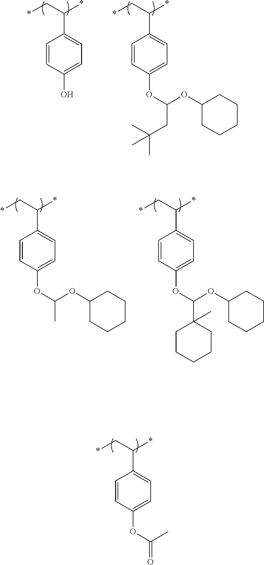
*CC(*)C1=CC=C(O)C=C1.*CC(*)C1=CC=C(OC(CC(C)(C)C)OC2CCCCC2)C=C1.*CC(*)C1=CC=C(OC(C)=O)C=C1.*CC(*)C1=CC=C(OC(OC2CCCCC2)C)C=C1.*CC(*)C1=CC=C(OC(OC2CCCCC2)C2(C)CCCCC2)C=C1
